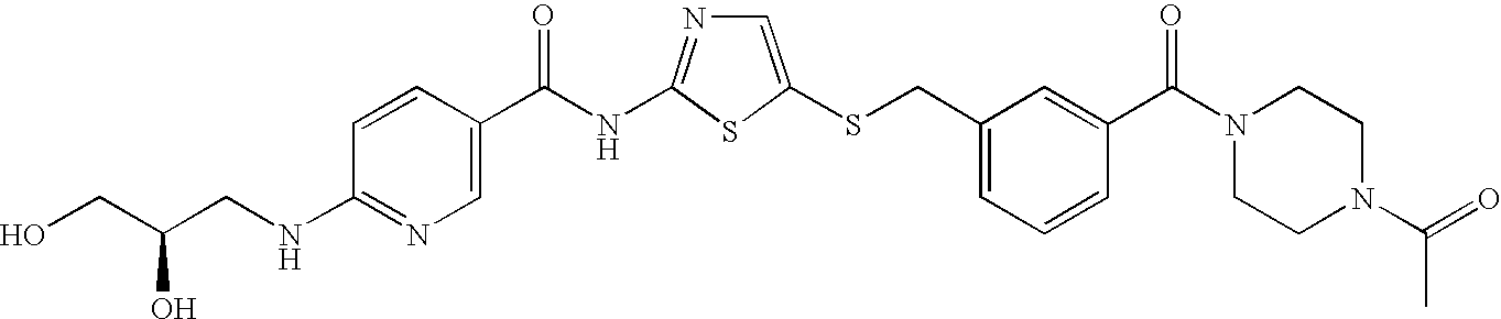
C1=C(SCC2=CC=CC(C(N3CCN(C(=O)C)CC3)=O)=C2)SC(NC(=O)C2=CN=C(NCC(CO)O)C=C2)=N1
